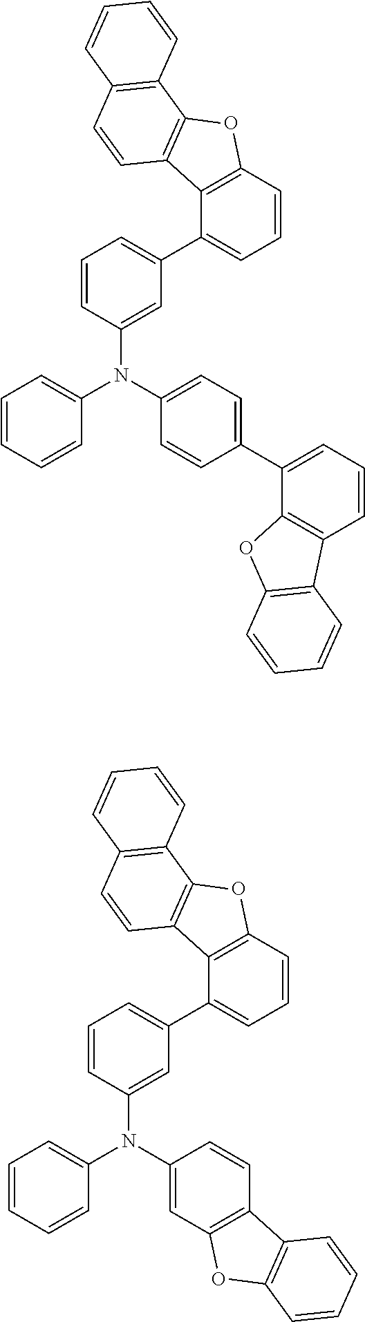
C1=CC(N(C2=CC=CC=C2)C2=CC=C(C3=CC=CC4=C3OC3=C4C=CC=C3)C=C2)=CC(C2=CC=CC3=C2C2=C(O3)C3=C(C=C2)C=CC=C3)=C1.C1=CC(N(C2=CC=CC=C2)C2=CC3=C(C=C2)C2=C(O3)C=CC=C2)=CC(C2=CC=CC3=C2C2=C(O3)C3=C(C=C2)C=CC=C3)=C1
